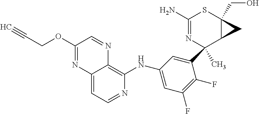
C12=CC=NC(NC3=CC(F)=C(F)C(C4(C)N=C(N)SC5(CO)C4C5)=C3)=C1N=CC(OCC#C)=N2
